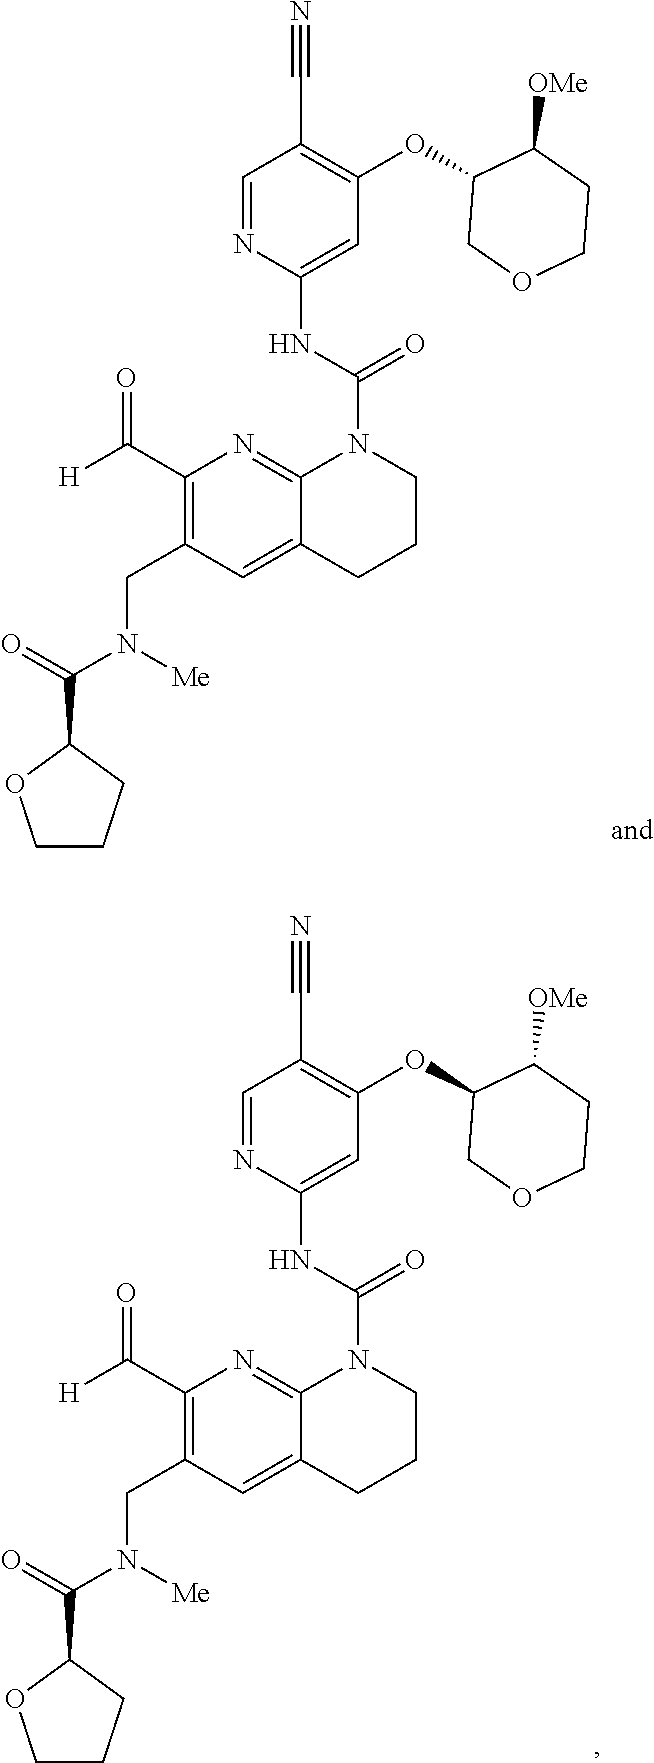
C1(C#N)=C(OC2COCCC2[OMe])C=C(NC(=O)N2C3=NC(C([H])=O)=C(CN(C(=O)C4OCCC4)[Me])C=C3CCC2)N=C1.C1(C#N)=C(OC2COCCC2[OMe])C=C(NC(=O)N2C3=NC(C([H])=O)=C(CN(C(=O)C4OCCC4)[Me])C=C3CCC2)N=C1
